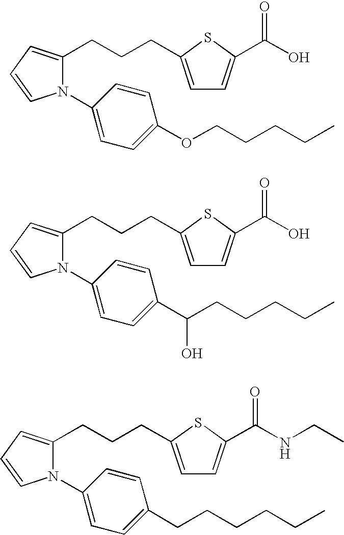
N1(C2=CC=C(OCCCCC)C=C2)C(CCCC2=CC=C(C(O)=O)S2)=CC=C1.N1(C2=CC=C(CCCCCC)C=C2)C(CCCC2=CC=C(C(NCC)=O)S2)=CC=C1.N1(C2=CC=C(C(CCCCC)O)C=C2)C(CCCC2=CC=C(C(O)=O)S2)=CC=C1
